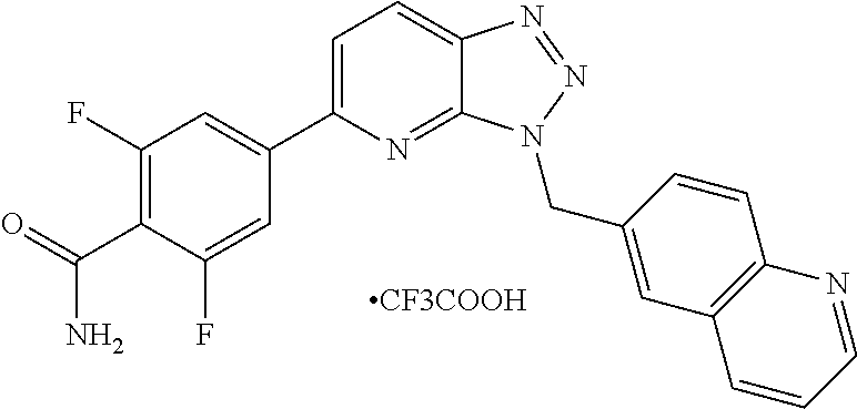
C1=C(C2=CC(F)=C(C(=O)N)C(F)=C2)N=C2C(=C1)N=NN2CC1=CC2=C(C=C1)N=CC=C2
